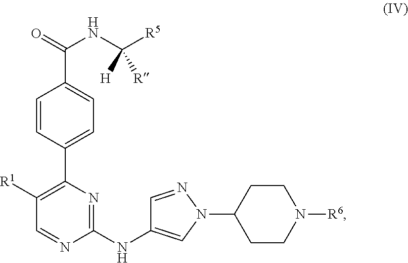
C1=CC(C2=C([R1])C=NC(NC3=CN(C4CCN([R6])CC4)N=C3)=N2)=CC=C1C(=O)NC([R5])([H])[R]
